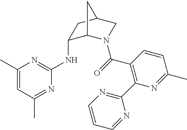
C1(C)=CC(C)=NC(NC2C3N(C(=O)C4=C(C5=NC=CC=N5)N=C(C)C=C4)CC(C2)C3)=N1
